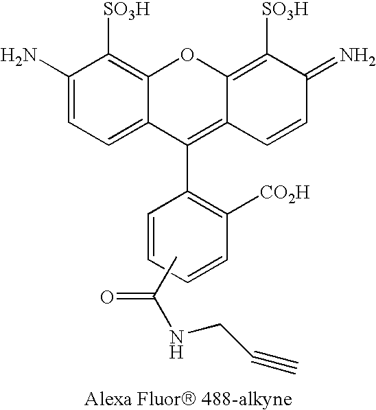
C1(N)=CC=C2C(=C1[SO3H])OC1=C([SO3H])C(=N)C=CC1=C2C1=C([CO2H])C=CC=C1.CC(NCC#C)=O
